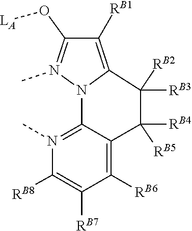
[RB2]C1([RB3])C2=C([RB1])C(O[LA])=N(C)N2C2=N(C)C([RB8])=C([RB7])C([RB6])=C2C1([RB5])[RB4]
